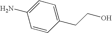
C1=CC(CCO)=CC=C1N
